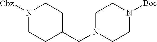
N1([Cbz])CCC(CN2CCN([Boc])CC2)CC1
